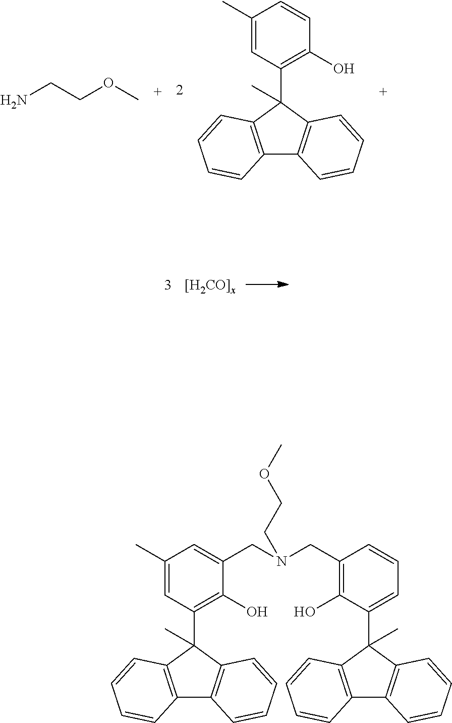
NCCOC.C12=C(C(C3=C(O)C=CC(C)=C3)(C)C3=C1C=CC=C3)C=CC=C2.C12=C(C(C3=C(O)C(CN(CC4=C(O)C(C5(C)C6=C(C7=C5C=CC=C7)C=CC=C6)=CC=C4)CCOC)=CC(C)=C3)(C)C3=C1C=CC=C3)C=CC=C2
